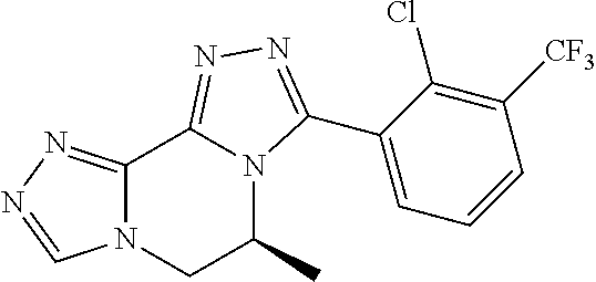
C12=NN=CN1CC(C)N1C2=NN=C1C1=CC=CC([CF3])=C1Cl
